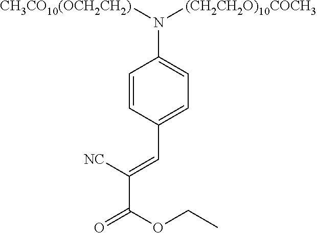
C1=CC(C=C(C(=O)OCC)[NC])=CC=C1N([(CH2CH2O)10COCH3])[CH3CO10(OCH2CH2)]
